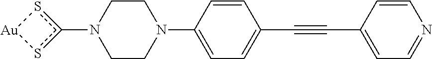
C1CN(C2=CC=C(C#CC3=CC=NC=C3)C=C2)CCN1c1s[Au]s1
